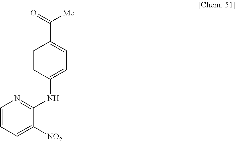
O=C([Me])C1=CC=C(NC2=NC=CC=C2[NO2])C=C1
